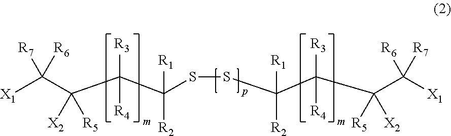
[X1]C(C(C(C(SSC(C([R3])([R4])C([X2])([R5])C([X1])([R7])[R6])([R2])[R1])([R2])[R1])([R3])[R4])([X2])[R5])([R7])[R6]
